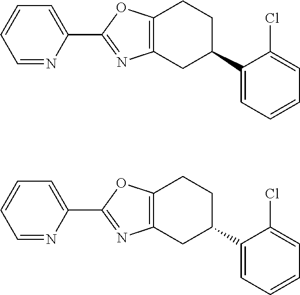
C12=C(CC(C3=CC=CC=C3Cl)CC1)N=C(C1=CC=CC=N1)O2.C12=C(CC(C3=CC=CC=C3Cl)CC1)N=C(C1=CC=CC=N1)O2
